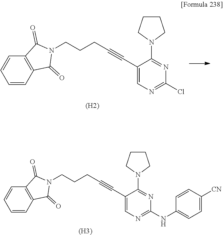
C1=CC=CC2=C1C(=O)N(CCCC#CC1=CN=C(NC3=CC=C([CN])C=C3)N=C1N1CCCC1)C2=O.[(H3)].C1=CC=CC2=C1C(=O)N(CCCC#CC1=CN=C(Cl)N=C1N1CCCC1)C2=O.[(H2)]
